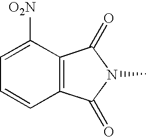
C12=C(C(=O)N(C)C1=O)C=CC=C2[O2N]
